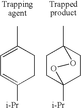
C1=C(C)CCC([i-Pr])=C1.C1CC2([i-Pr])CCC1(C)OO2
